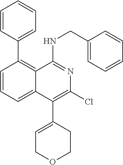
C1=CC(C2=C3C(=CC=C2)C(C2=CCOCC2)=C(Cl)N=C3NCC2=CC=CC=C2)=CC=C1
